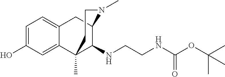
C1=C(O)C=C2C(=C1)CC1C(NCCNC(OC(C)(C)C)=O)C2(C)CCN1C
